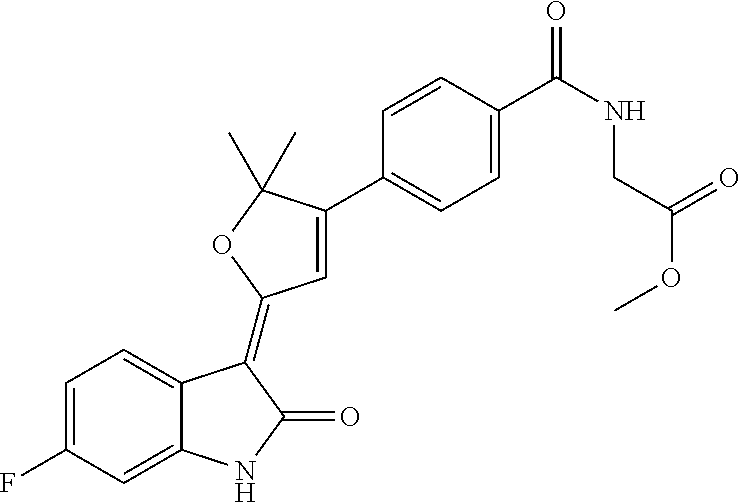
C12=CC(F)=CC=C1C(=C1C=C(C3=CC=C(C(NCC(OC)=O)=O)C=C3)C(C)(C)O1)C(=O)N2
